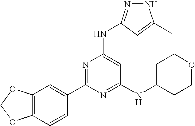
N1N=C(NC2=CC(NC3CCOCC3)=NC(C3=CC4=C(C=C3)OCO4)=N2)C=C1C
